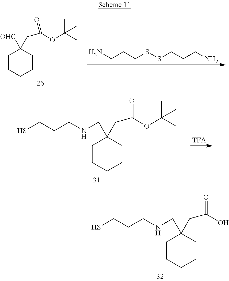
C1CCCCC1([OHC])CC(OC(C)(C)C)=O.C(CCSSCCCN)N.C1CCCCC1(CNCCCS)CC(OC(C)(C)C)=O.C1CCCCC1(CNCCCS)CC(O)=O
